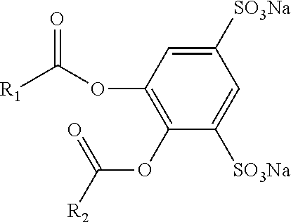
[R1]C(OC1=C(OC([R2])=O)C([SO3Na])=CC([SO3Na])=C1)=O
